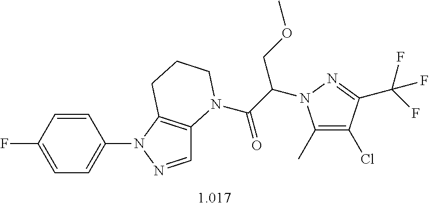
C1=CC(F)=CC=C1N1N=CC2=C1CCCN2C(=O)C(COC)N1C(C)=C(Cl)C(C(F)(F)F)=N1
